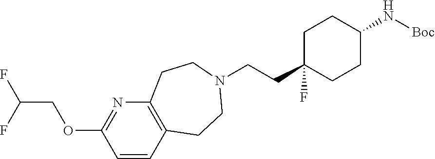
C(CC1(F)CCC(N[Boc])CC1)N1CCC2=C(N=C(OCC(F)F)C=C2)CC1
